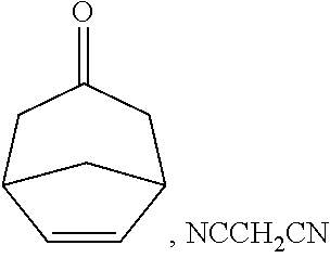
C1(=O)CC2C=CC(C1)C2
